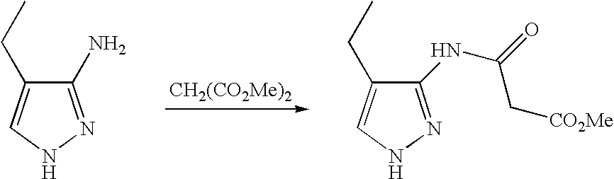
[CH2(CO2Me)2].C1(N)=NNC=C1CC.C1(NC(=O)C[CO2Me])=NNC=C1CC
